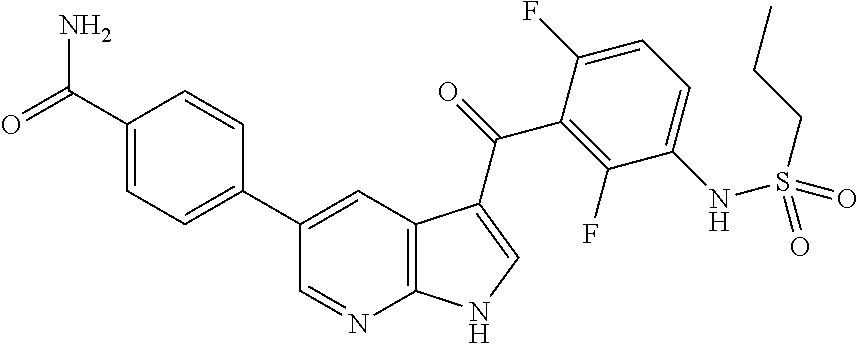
C12=C(C=C(C3=CC=C(C(=O)N)C=C3)C=N1)C(C(=O)C1=C(F)C(NS(CCC)(=O)=O)=CC=C1F)=CN2
